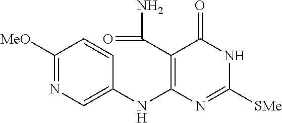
C1([MeO])=NC=C(NC2=C(C(=O)N)C(=O)NC([SMe])=N2)C=C1
